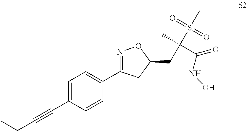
C(C1=CC=C(C2=NOC(CC(C)(S(=O)(=O)C)C(NO)=O)C2)C=C1)#CCC
